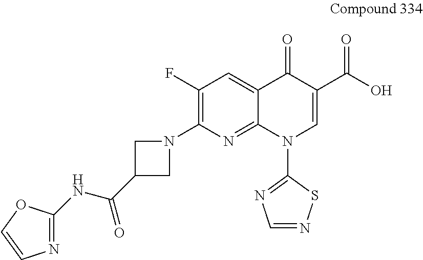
C(=O)(C1CN(C2=C(F)C=C3C(=N2)N(C2=NC=NS2)C=C(C(O)=O)C3=O)C1)NC1=NC=CO1
